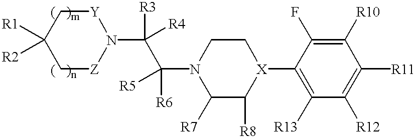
C1([R1])([R2])C[Z]N(C([R3])([R4])C(N2C([R7])C([R8])[X](C3=C([R13])C([R12])=C([R11])C([R10])=C3F)CC2)([R6])[R5])[Y]C1
